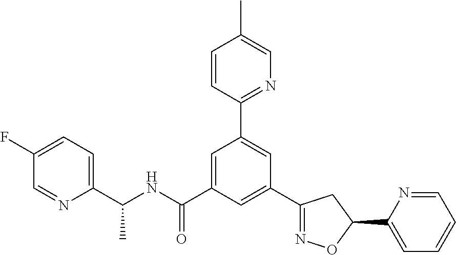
C1=CC(C2=CC(C3=NOC(C4=CC=CC=N4)C3)=CC(C(NC(C3=CC=C(F)C=N3)C)=O)=C2)=NC=C1C
